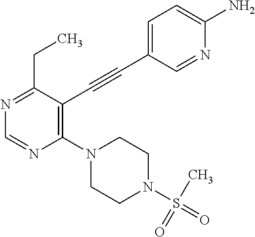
N1=C(CC)C(C#CC2=CC=C(N)N=C2)=C(N2CCN(S(C)(=O)=O)CC2)N=C1
